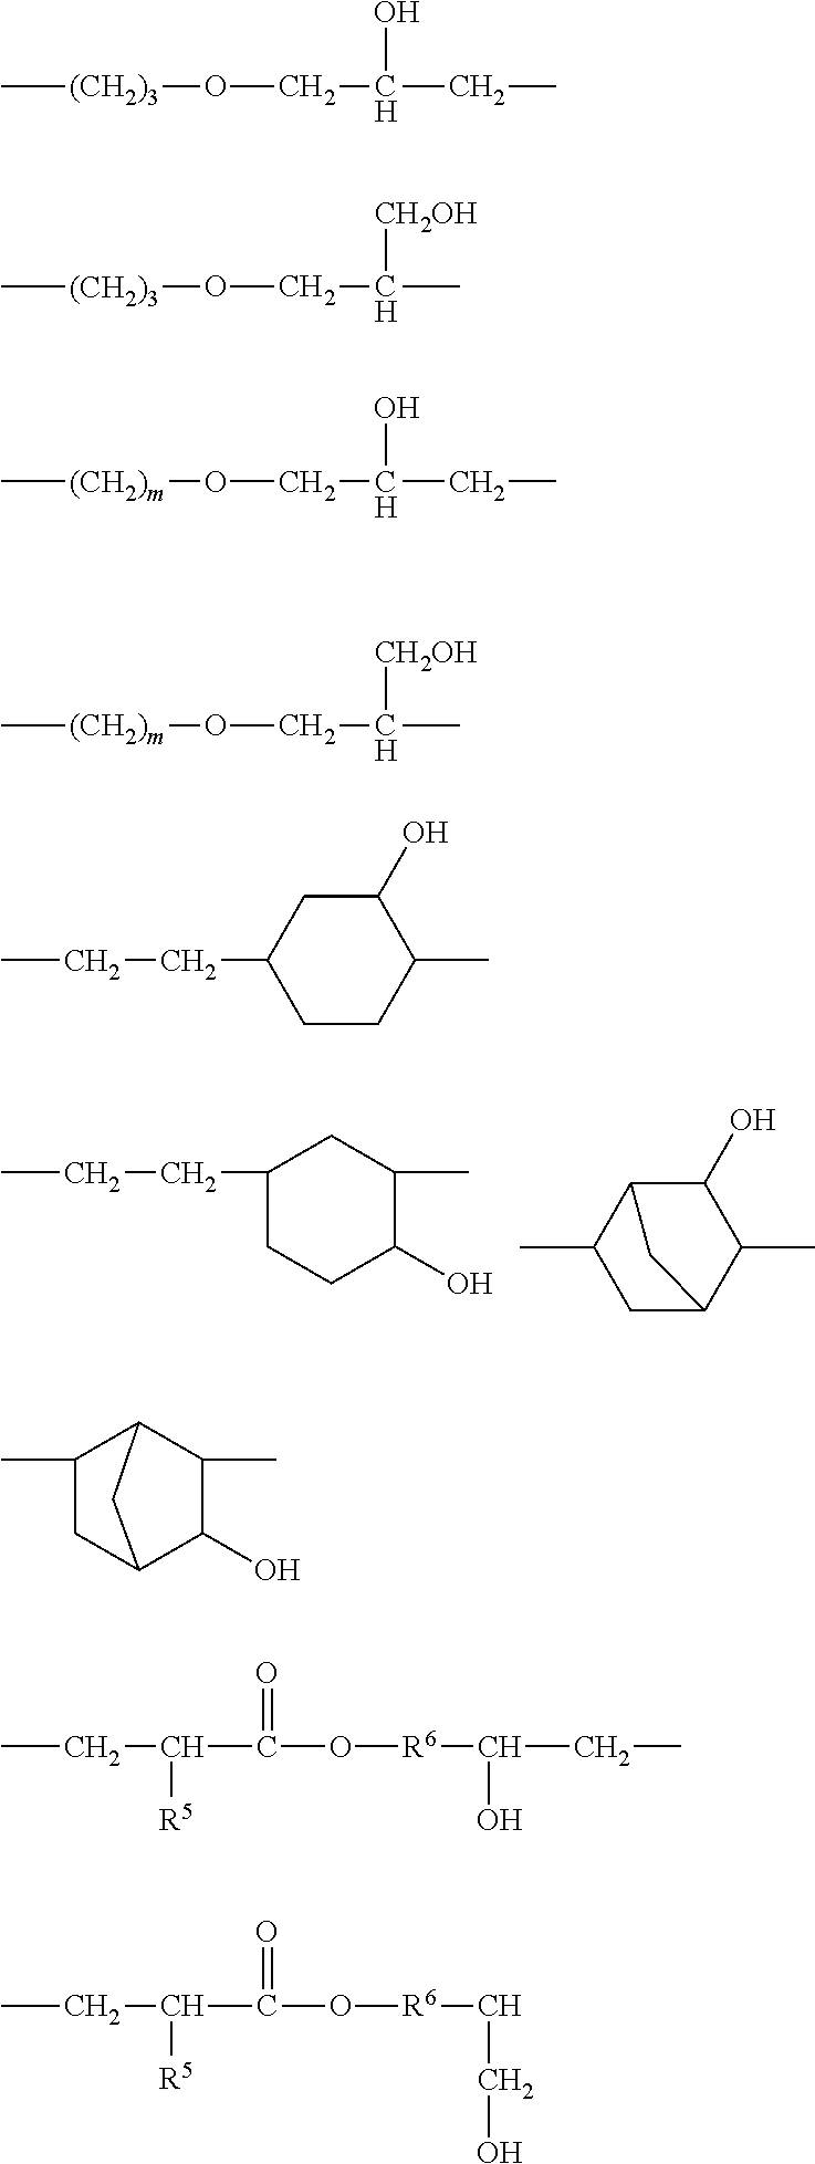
CCCC1CCC(O)C(C)C1.C1(C)CC2C(C)C(O)C1C2.C[(CH2)3]OCC(CC)O.C[(CH2)3]OCC(C)[CH2OH].C[(CH2)m]OCC(CC)O.C[(CH2)m]OCC(C)[CH2OH].CCCC1CCC(C)C(O)C1.C1(C)CC2C(O)C(C)C1C2.CCC(C(O[R6]C(CC)O)=O)[R5].CCC(C(O[R6]CCO)=O)[R5]
